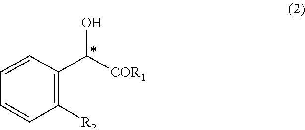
C1([R2])=C(C([COR1])O)C=CC=C1
